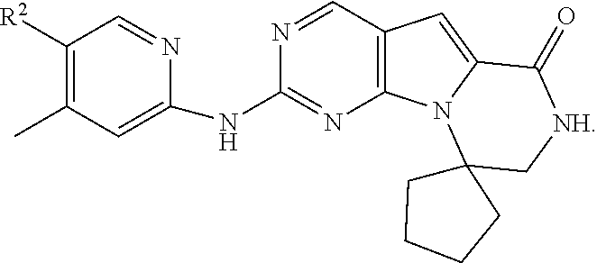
C12=C(C=NC(NC3=CC(C)=C([R2])C=N3)=N1)C=C1N2C2(C[NH]C1=O)CCCC2
